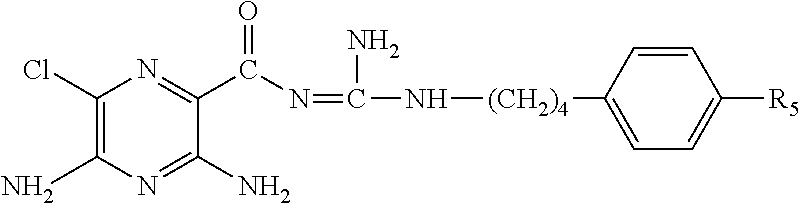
C1(Cl)=C(N)N=C(N)C(C(N=C(N[(CH2)4]C2=CC=C([R5])C=C2)N)=O)=N1
